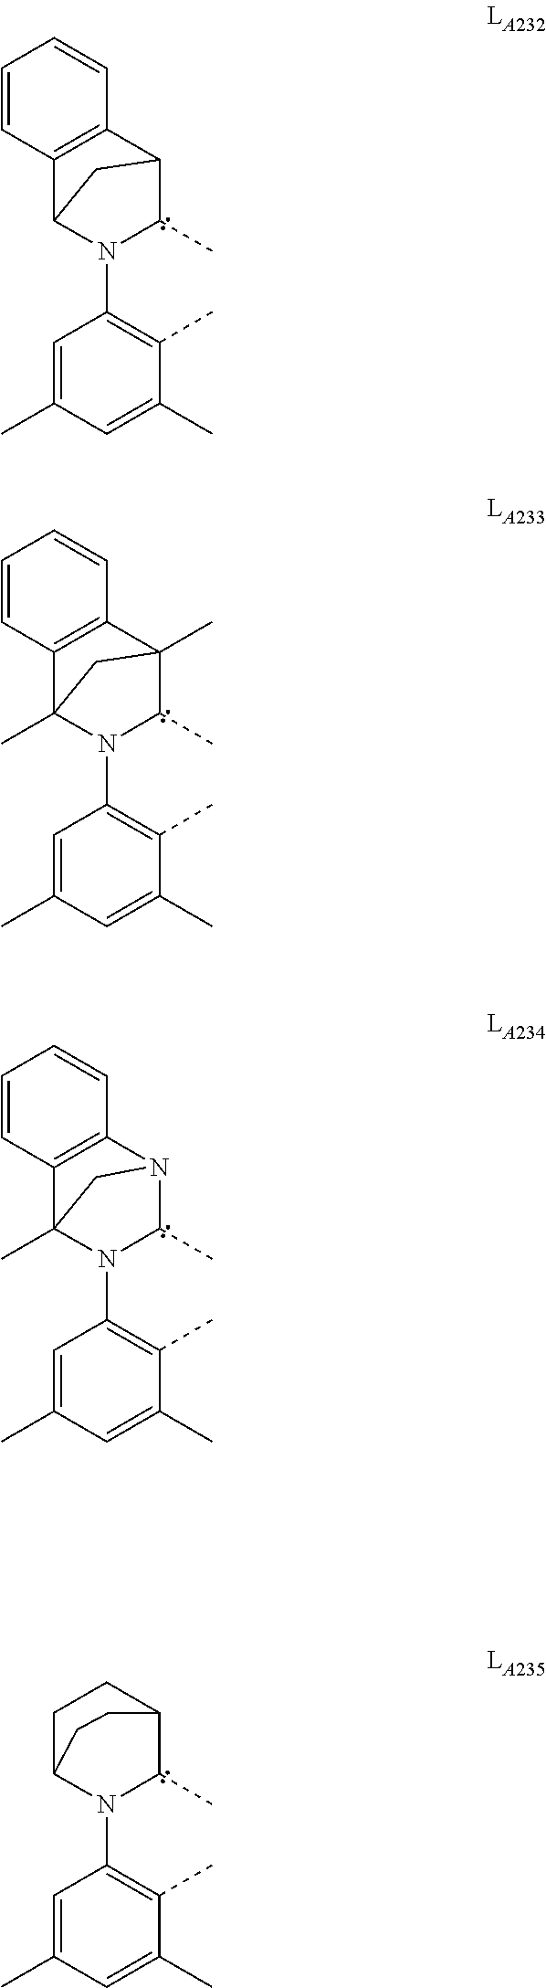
C1=C(C)C=C(C)C(C)=C1N1C(C)C2C3=C(C1C2)C=CC=C3.C1=C(C)C=C(C)C(C)=C1N1C(C)C2(C)C3=C(C1(C)C2)C=CC=C3.C1=C(C)C=C(C)C(C)=C1N1C(C)N2C3=C(C1(C)C2)C=CC=C3.C1=C(C)C=C(C)C(C)=C1N1C(C)C2CCC1CC2
